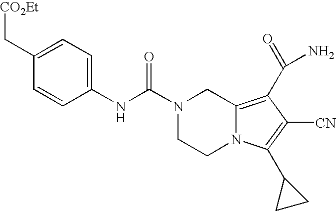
C1(C[CO2Et])=CC=C(NC(N2CCN3C(=C(C(N)=O)C([CN])=C3C3CC3)C2)=O)C=C1
